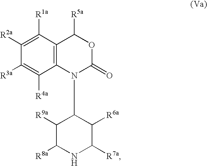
C1([R3a])=C([R4a])C2=C(C([R1a])=C1[R2a])C([R5a])OC(=O)N2C1C([R9a])C([R8a])NC([R7a])C1[R6a]
